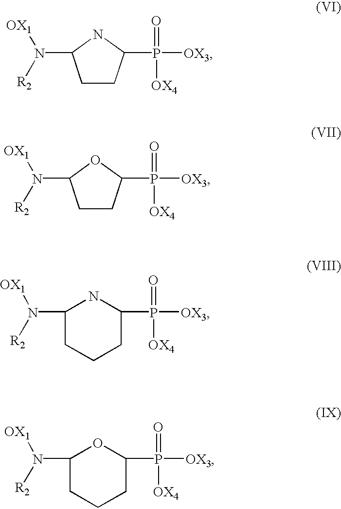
C1CC(P(=O)([OX4])[OX3])NC1N([R2])[OX1].C1CC(P(=O)([OX4])[OX3])OC1N([R2])[OX1].C1(N([R2])[OX1])CCCC(P(=O)([OX3])[OX4])N1.C1(N([R2])[OX1])CCCC(P(=O)([OX3])[OX4])O1
